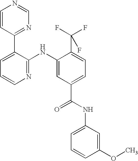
N1=C(NC2=CC(C(NC3=CC=CC(OC)=C3)=O)=CC=C2C(F)(F)F)C(C2=NC=NC=C2)=CC=C1
